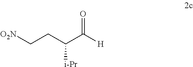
[O2N]CCC(C([H])=O)[i-Pr]
